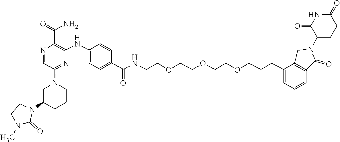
CN1C(=O)N(C2CCCN(C3=NC(NC4=CC=C(C(NCCOCCOCCOCCCC5=CC=CC6=C5CN(C5CCC(=O)NC5=O)C6=O)=O)C=C4)=C(C(N)=O)N=C3)C2)CC1
